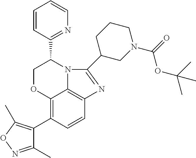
C12=C(C3=C(C)ON=C3C)C=CC3=C1N(C(C1=NC=CC=C1)CO2)C(C1CN(C(=O)OC(C)(C)C)CCC1)=N3
